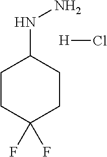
C1CC(F)(F)CCC1NN.[H]Cl
